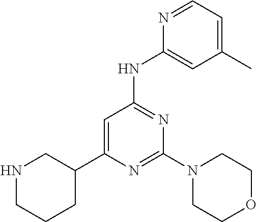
N1=CC=C(C)C=C1NC1=NC(N2CCOCC2)=NC(C2CNCCC2)=C1
